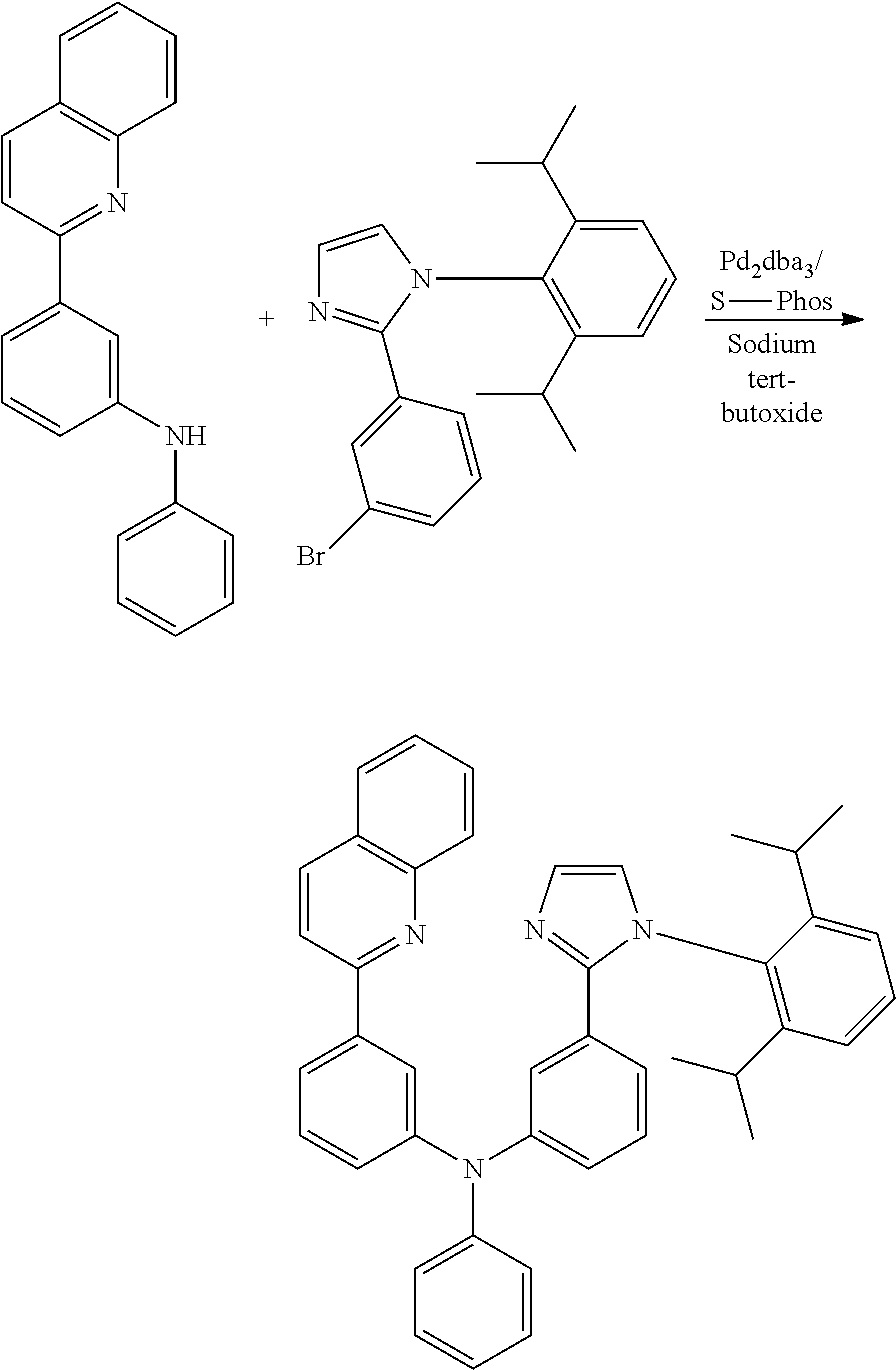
C1=CC(C2=CC=CC(NC3=CC=CC=C3)=C2)=NC2=C1C=CC=C2.N1(C2=C(C(C)C)C=CC=C2C(C)C)C=CN=C1C1=CC(Br)=CC=C1.S[Phos].C1=CC(C2=CC=CC(N(C3=CC=CC=C3)C3=CC=CC(C4=NC=CN4C4=C(C(C)C)C=CC=C4C(C)C)=C3)=C2)=NC2=C1C=CC=C2
